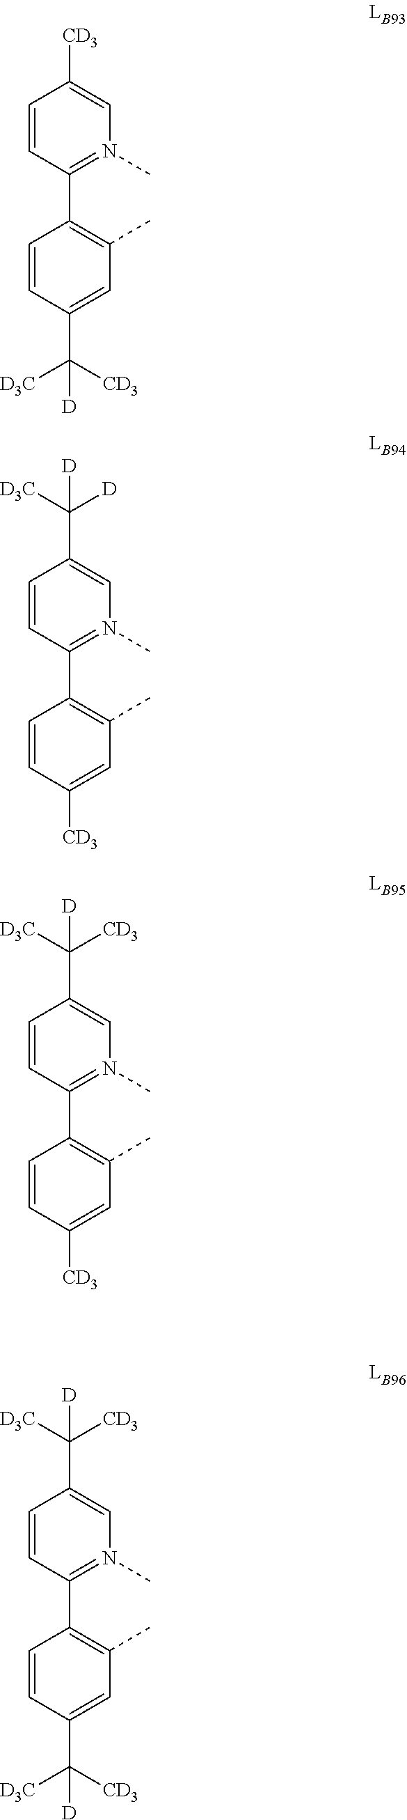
C1=CC(C([CD3])([D3C])[D])=CC(C)=C1C1=N(C)C=C([CD3])C=C1.C1=CC([CD3])=CC(C)=C1C1=N(C)C=C(C([D3C])([D])[D])C=C1.C1=CC([CD3])=CC(C)=C1C1=N(C)C=C(C([D3C])([CD3])[D])C=C1.C1=CC(C([CD3])([D3C])[D])=CC(C)=C1C1=N(C)C=C(C([D3C])([CD3])[D])C=C1
